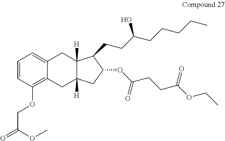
C1=CC(OCC(=O)OC)=C2C(=C1)CC1([H])C([H])(C2)CC(OC(CCC(OCC)=O)=O)C1CCC(CCCCC)O
